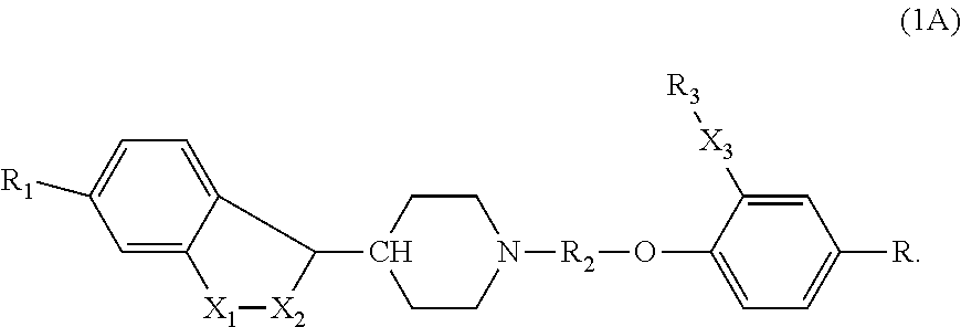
C1=C2C(=CC=C1[R1])C(C1CCN([R2]OC3=CC=C([R])C=C3[X3][R3])CC1)[X2][X1]2
